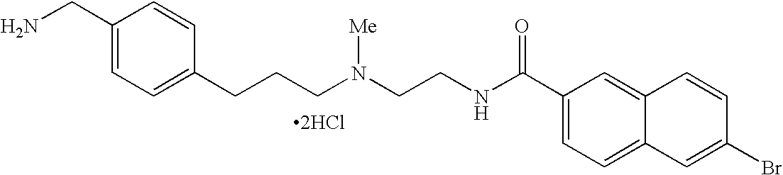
[2HCl].C1(CN)=CC=C(CCCN(CCNC(C2=CC=C3C(=C2)C=CC(Br)=C3)=O)[Me])C=C1
